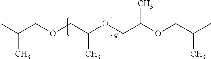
C(C(C)C)OC(COC(COCC(C)C)C)C
